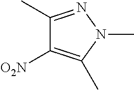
[O2N]C1=C(C)N(C)N=C1C
